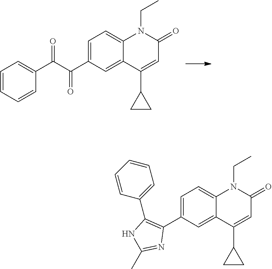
C(C1=CC=C2C(=C1)C(C1CC1)=CC(=O)N2CC)(C(C1=CC=CC=C1)=O)=O.C1(C2=CC=C3C(=C2)C(C2CC2)=CC(=O)N3CC)=C(C2=CC=CC=C2)NC(C)=N1
